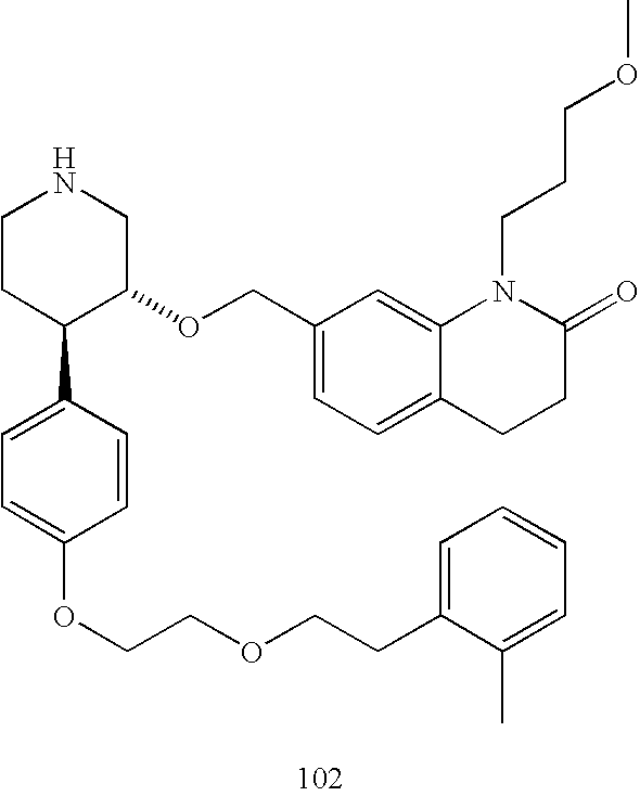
C1CC(C2=CC=C(OCCOCCC3=CC=CC=C3C)C=C2)C(OCC2=CC=C3C(=C2)N(CCCOC)C(=O)CC3)CN1
